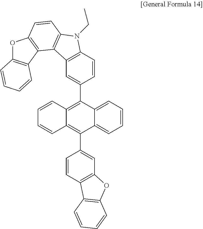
C1=CC2=C(C3=CC4=C(C=C3)N(CC)C3=C4C4=C(C=C3)OC3=C4C=CC=C3)C3=CC=CC=C3C(C3=CC4=C(C=C3)C3=C(O4)C=CC=C3)=C2C=C1
